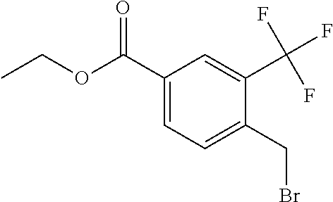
C1(C(OCC)=O)=CC=C(CBr)C(C(F)(F)F)=C1
